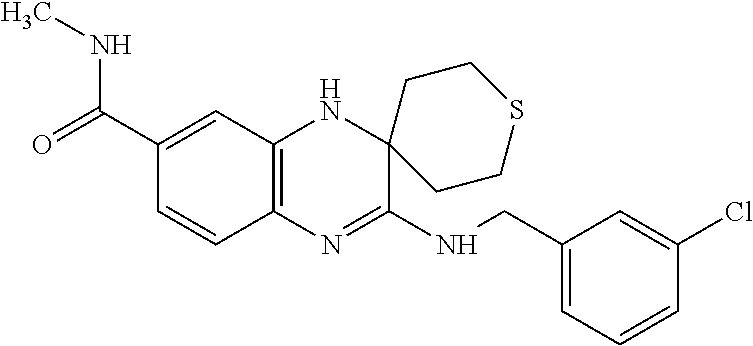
C12=C(N=C(NCC3=CC=CC(Cl)=C3)C3(N1)CCSCC3)C=CC(C(=O)NC)=C2
